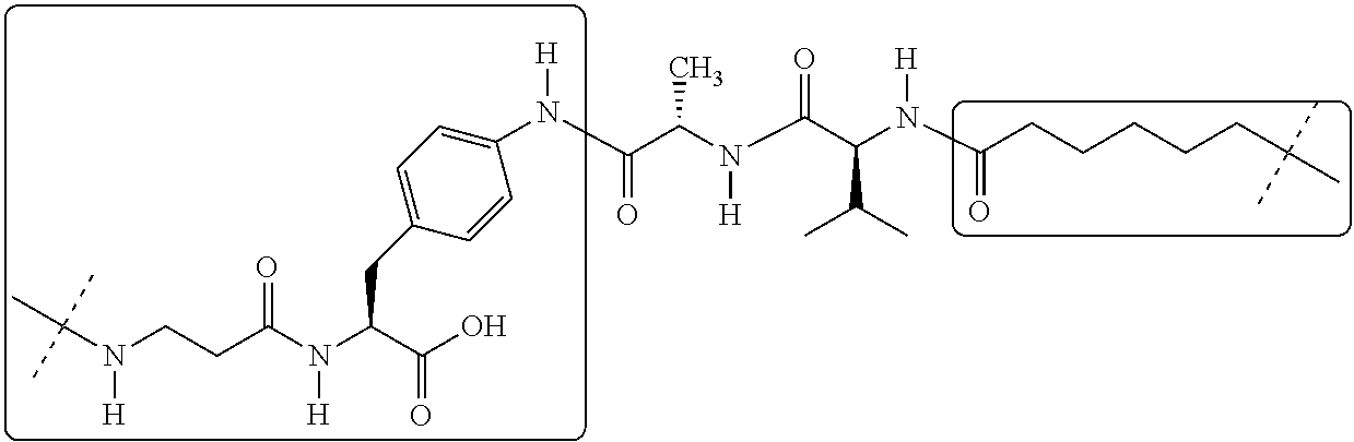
C1(N(C(C(N(C(C(N(C(CCCCCC(C)(C)C)=O)[H])C(C)C)=O)[H])C)=O)[H])=CC=C(CC(N([H])C(=O)CCN([H])C(C)(C)C)C(O)=O)C=C1
